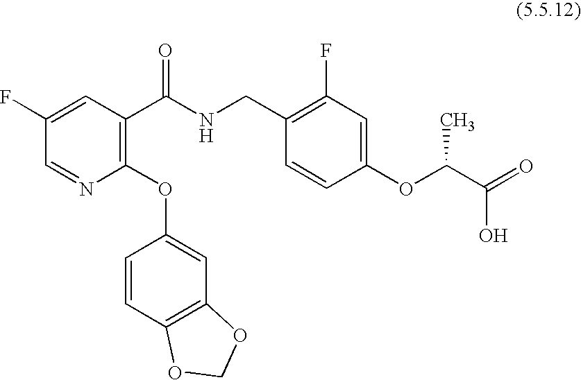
C1=NC(OC2=CC3=C(C=C2)OCO3)=C(C(NCC2=C(F)C=C(OC(C(=O)O)C)C=C2)=O)C=C1F
